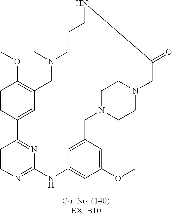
C1=CC2=NC(=N1)NC1=CC(OC)=CC(=C1)CN1CCN(CC1)CC(=O)NCCCN(C)CC1=C(OC)C=CC2=C1
